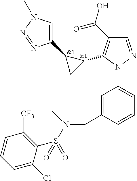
[&1].C1(C(O)=O)=C(C2C(C3=CN(C)N=N3)C2)N(C2=CC=CC(CN(S(C3=C([CF3])C=CC=C3Cl)(=O)=O)C)=C2)N=C1.[&1]
